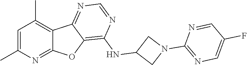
C1=C(C)N=C2C(=C1C)C1=NC=NC(NC3CN(C4=NC=C(F)C=N4)C3)=C1O2
